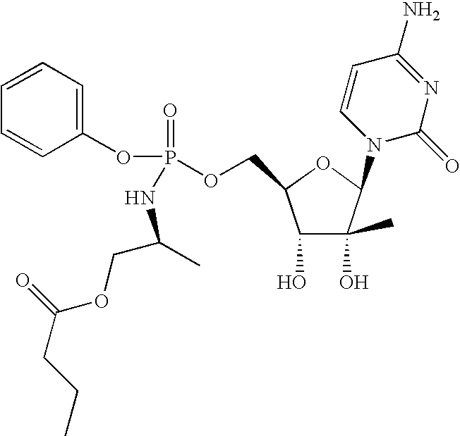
C1=CC=C(OP(=O)(OCC2C(O)C(O)(C)C(N3C(=O)N=C(N)C=C3)O2)NC(C)COC(=O)CCC)C=C1
